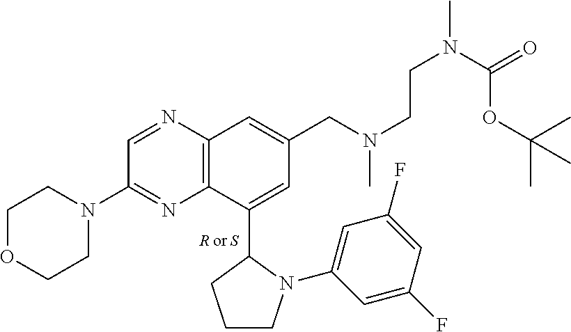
C1=NC2=C(N=C1N1CCOCC1)C(C1CCCN1C1=CC(F)=CC(F)=C1)=CC(CN(CCN(C)C(=O)OC(C)(C)C)C)=C2
